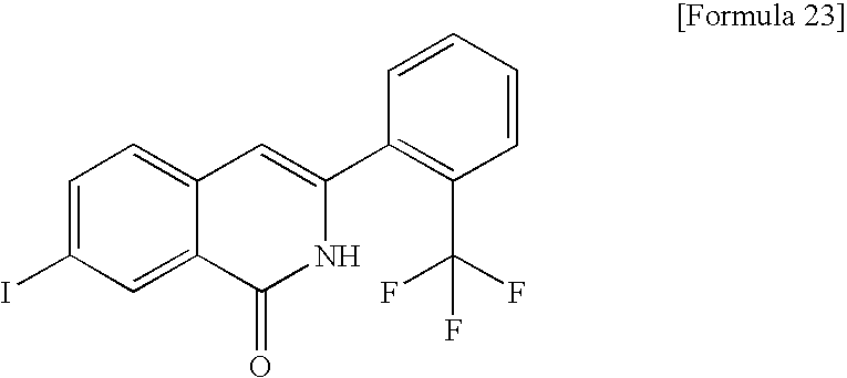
C1=C(I)C=C2C(=C1)C=C(C1=C(C(F)(F)F)C=CC=C1)NC2=O
